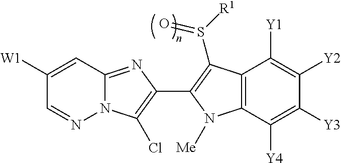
C1([W1])=CC2=NC(C3=C(S(=O)[R1])C4=C(C([Y4])=C([Y3])C([Y2])=C4[Y1])N3[Me])=C(Cl)N2N=C1
